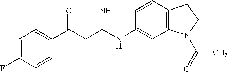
C1=C(F)C=CC(C(CC(NC2=CC3=C(C=C2)CCN3C(=O)C)=N)=O)=C1
